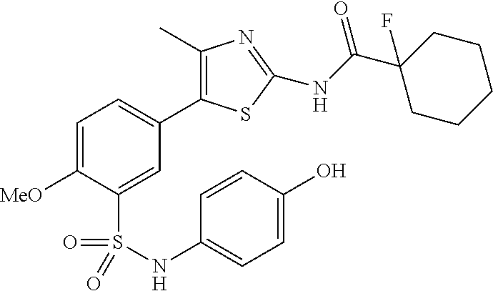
C1=C([MeO])C(S(=O)(=O)NC2=CC=C(O)C=C2)=CC(C2=C(C)N=C(NC(C3(F)CCCCC3)=O)S2)=C1
